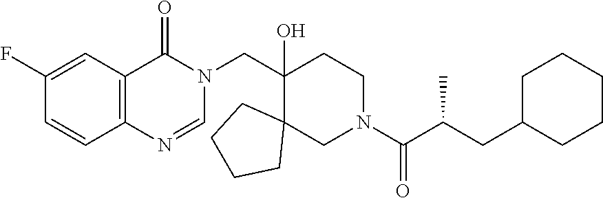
C1(CN2C(=O)C3=C(N=C2)C=CC(F)=C3)(O)C2(CN(C(C(CC3CCCCC3)C)=O)CC1)CCCC2
